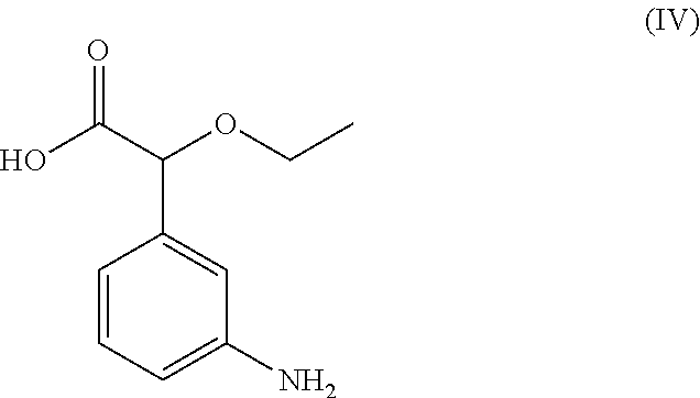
C1=CC=C(N)C=C1C(OCC)C(=O)O
